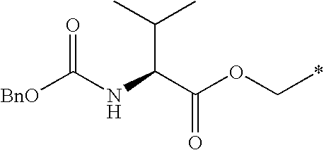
O(C*)C(C(NC([BnO])=O)C(C)C)=O
